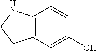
C12=C(C=C(O)C=C1)CCN2
